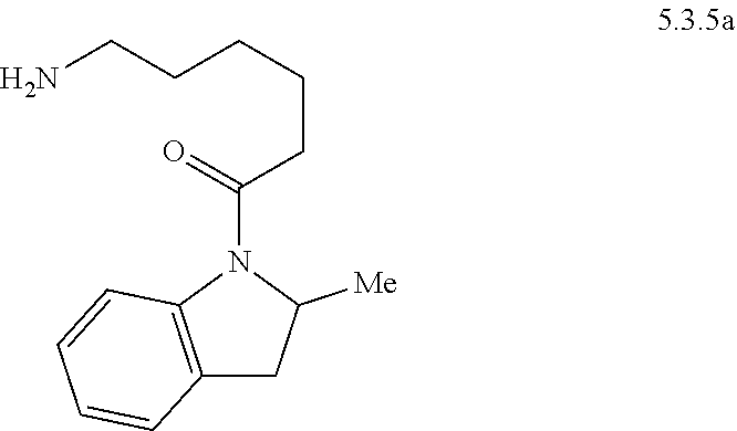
C12=C(N(C(CCCCCN)=O)C([Me])C1)C=CC=C2
